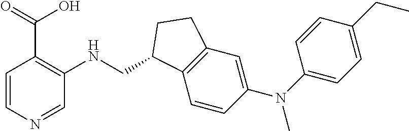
C(NC1=C(C(O)=O)C=CN=C1)C1C2=C(C=C(N(C3=CC=C(CC)C=C3)C)C=C2)CC1
